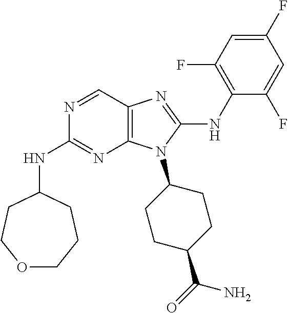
N1=CC2=C(N=C1NC1CCOCCC1)N(C1CCC(C(=O)N)CC1)C(NC1=C(F)C=C(F)C=C1F)=N2
